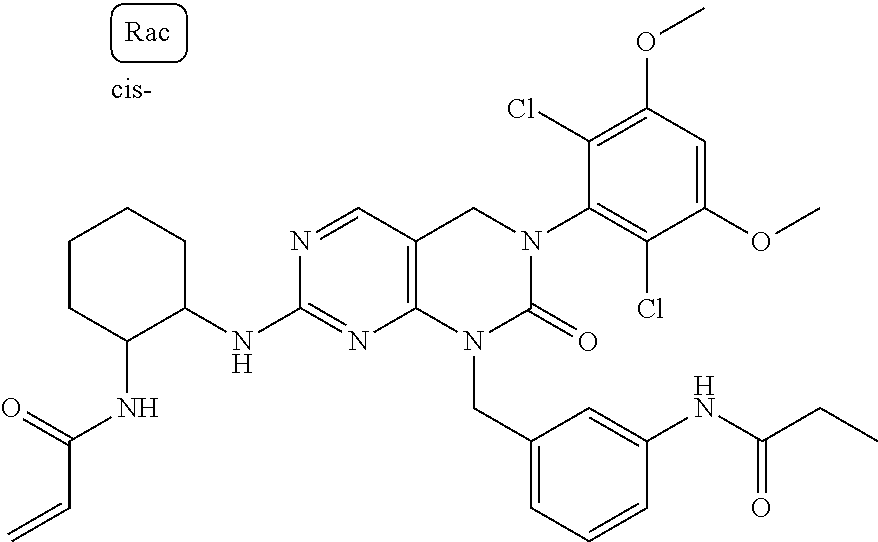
C1CC(NC(C=C)=O)C(NC2=NC3=C(C=N2)CN(C2=C(Cl)C(OC)=CC(OC)=C2Cl)C(=O)N3CC2=CC=CC(NC(CC)=O)=C2)CC1
